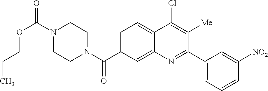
N1(C(OCCC)=O)CCN(C(=O)C2=CC=C3C(=C2)N=C(C2=CC=CC([NO2])=C2)C([Me])=C3Cl)CC1
